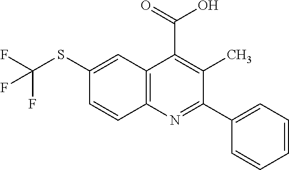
C12=C(N=C(C3=CC=CC=C3)C(C)=C1C(=O)O)C=CC(SC(F)(F)F)=C2
